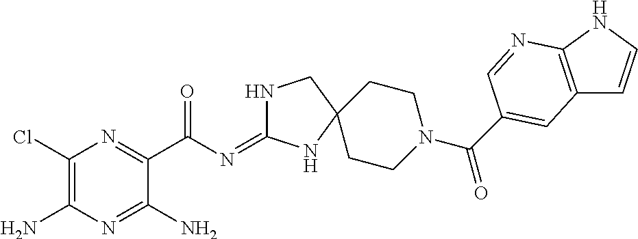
C1(Cl)=C(N)N=C(N)C(C(N=C2NCC3(N2)CCN(C(=O)C2=CC4=C(NC=C4)N=C2)CC3)=O)=N1
